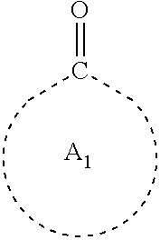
CC(=O)C.[A1]
